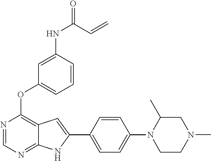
N1=CN=C2C(=C1OC1=CC=CC(NC(=O)C=C)=C1)C=C(C1=CC=C(N3CCN(C)CC3C)C=C1)N2
